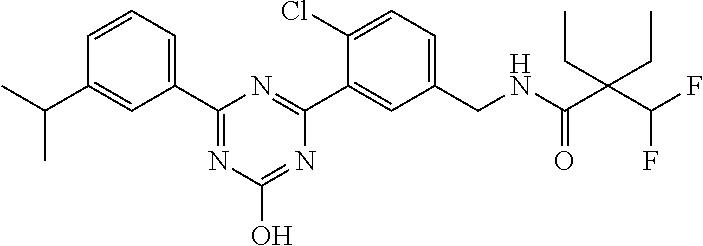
C1(CNC(C(C(F)F)(CC)CC)=O)=CC=C(Cl)C(C2=NC(C3=CC=CC(C(C)C)=C3)=NC(O)=N2)=C1
